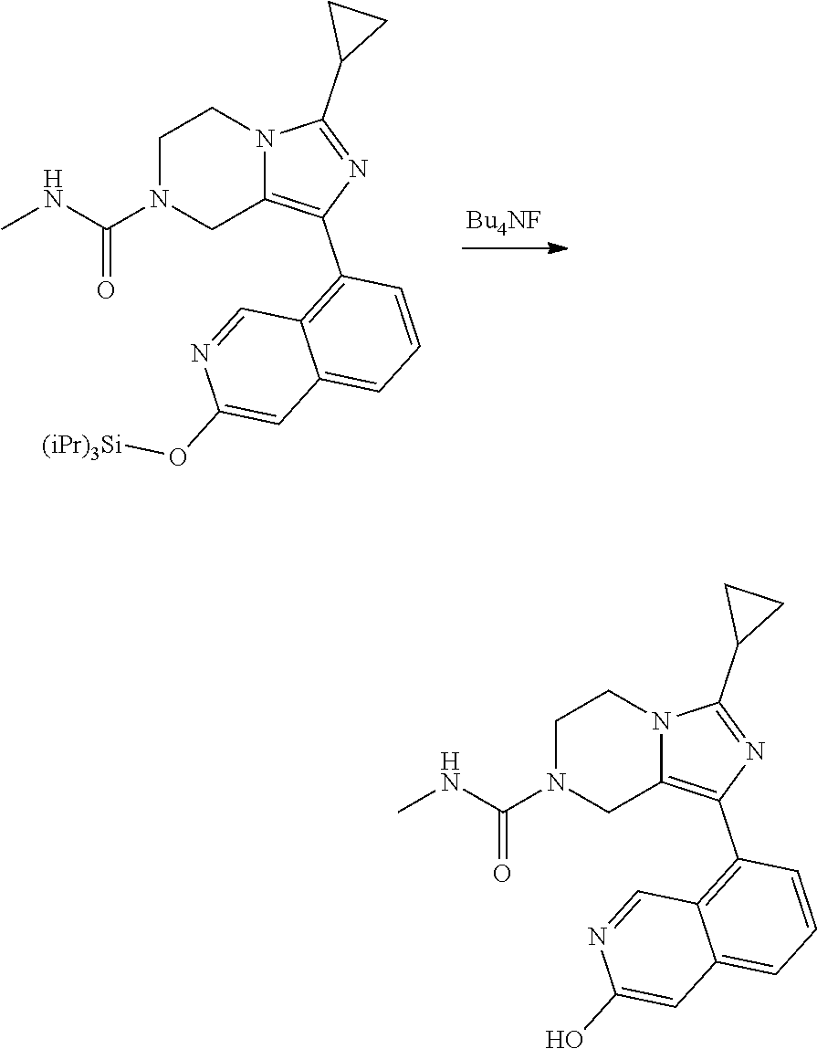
C1N(C(NC)=O)CC2=C(C3=C4C(=CC=C3)C=C(O[(iPr)3Si])N=C4)N=C(C3CC3)N2C1.C1N(C(NC)=O)CC2=C(C3=C4C(=CC=C3)C=C(O)N=C4)N=C(C3CC3)N2C1
